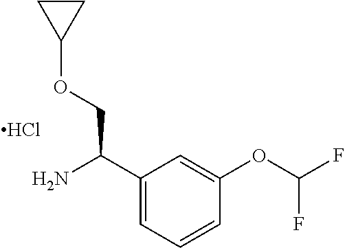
C1(C(N)COC2CC2)=CC=CC(OC(F)F)=C1.Cl
